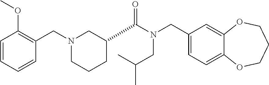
C1(CN(C(=O)C2CCCN(CC3=C(OC)C=CC=C3)C2)CC(C)C)=CC=C2C(=C1)OCCCO2
